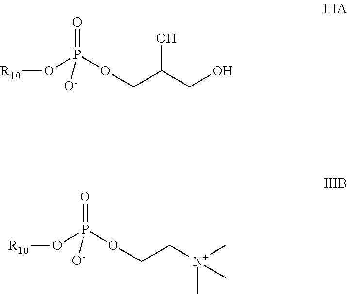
[R10]OP(OCC(O)CO)(=O)[O-].[R10]OP(OCC[N+](C)(C)C)(=O)[O-]
